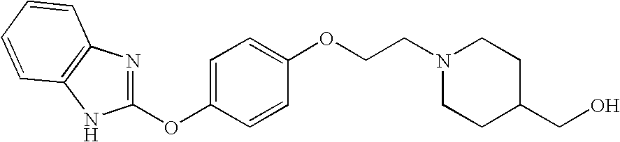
C1=CC=CC2=C1NC(OC1=CC=C(OCCN3CCC(CO)CC3)C=C1)=N2
